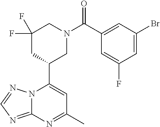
N12C(=NC=N1)N=C(C)C=C2C1CN(C(C2=CC(Br)=CC(F)=C2)=O)CC(F)(F)C1
